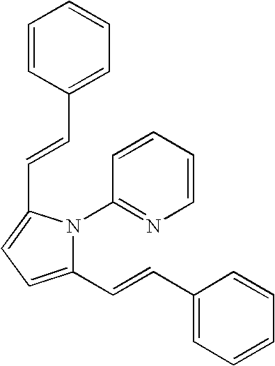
C(=CC1=CC=CC=C1)C1=CC=C(C=CC2=CC=CC=C2)N1C1=NC=CC=C1
